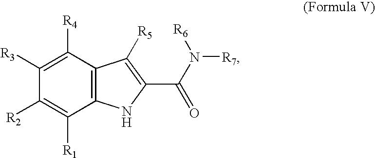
C1([R2])=C([R1])C2=C(C([R4])=C1[R3])C([R5])=C(C(N([R7])[R6])=O)N2
